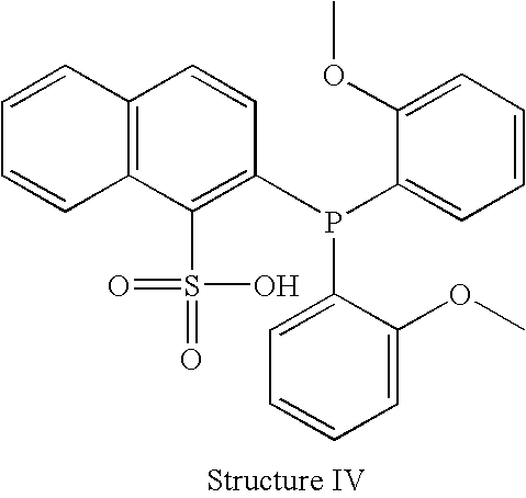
C1(S(=O)(=O)O)=C(P(C2=CC=CC=C2OC)C2=CC=CC=C2OC)C=CC2=C1C=CC=C2
